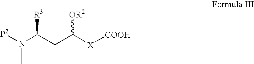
N(C(CC([X][COOH])[OR2])[R3])(C)[P2]
